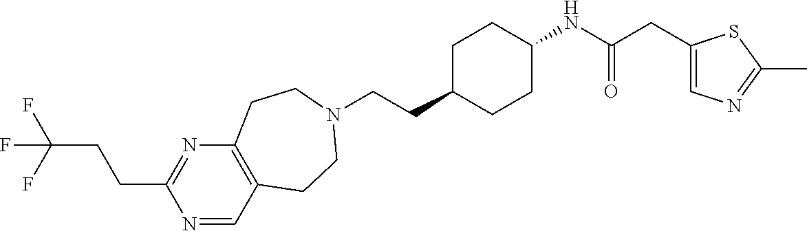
C(CC1CCC(NC(CC2=CN=C(C)S2)=O)CC1)N1CCC2=C(N=C(CCC(F)(F)F)N=C2)CC1
